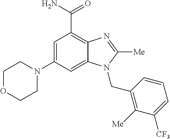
C1OCCN(C2=CC(C(N)=O)=C3C(=C2)N(CC2=C([Me])C([CF3])=CC=C2)C([Me])=N3)C1
